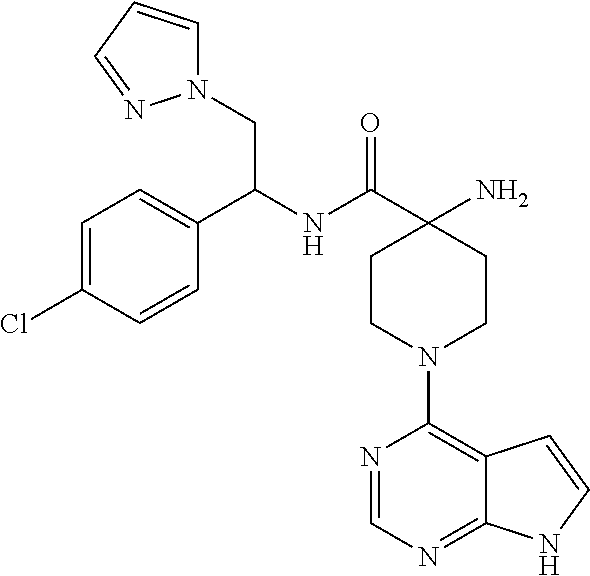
C1(N)(C(=O)NC(CN2C=CC=N2)C2=CC=C(Cl)C=C2)CCN(C2=C3C(=NC=N2)NC=C3)CC1
